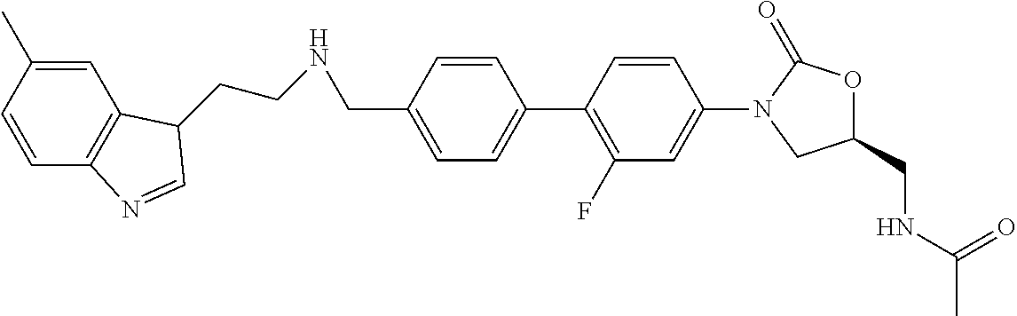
C1=CC(CNCCC2C3=C(C=CC(C)=C3)N=C2)=CC=C1C1=C(F)C=C(N2CC(CNC(C)=O)OC2=O)C=C1
